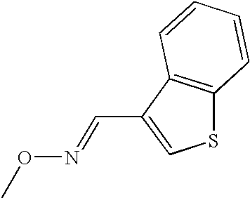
CON=CC1=CSC2=C1C=CC=C2
